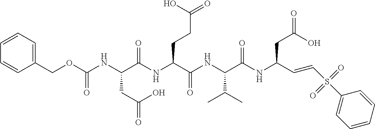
C(NC(C(NC(C(NC(C(NC(C=CS(C1=CC=CC=C1)(=O)=O)CC(=O)O)=O)C(C)C)=O)CCC(=O)O)=O)CC(=O)O)(OCC1=CC=CC=C1)=O
